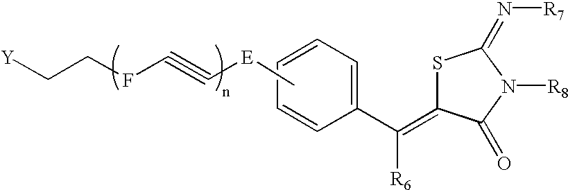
C1=CC=CC=C1C(=C1SC(=N[R7])N([R8])C1=O)[R6].C[E]C#CFCC[Y]
